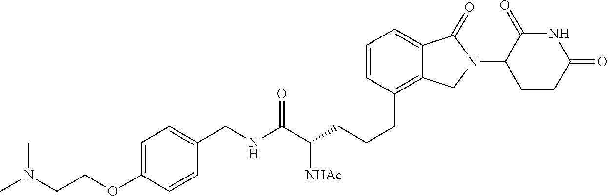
C(CCC1=C2C(=CC=C1)C(=O)N(C1C(=O)NC(=O)CC1)C2)C(C(NCC1=CC=C(OCCN(C)C)C=C1)=O)[NHAc]
